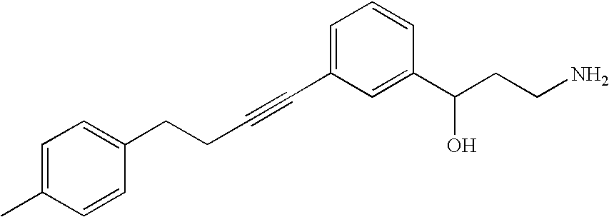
C(#CC1=CC=CC(C(CCN)O)=C1)CCC1=CC=C(C)C=C1
